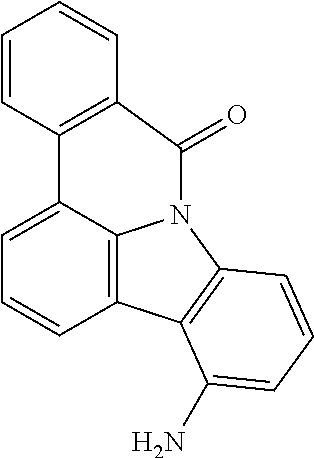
C1=C2C3=C(C=C1)C1=C(N3C(=O)C3=C2C=CC=C3)C=CC=C1N
